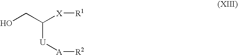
C(C([U][A][R2])[X][R1])O
